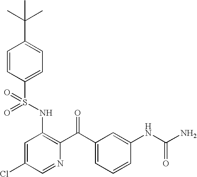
O=S(NC1=C(C(=O)C2=CC=CC(NC(N)=O)=C2)N=CC(Cl)=C1)(=O)C1=CC=C(C(C)(C)C)C=C1
